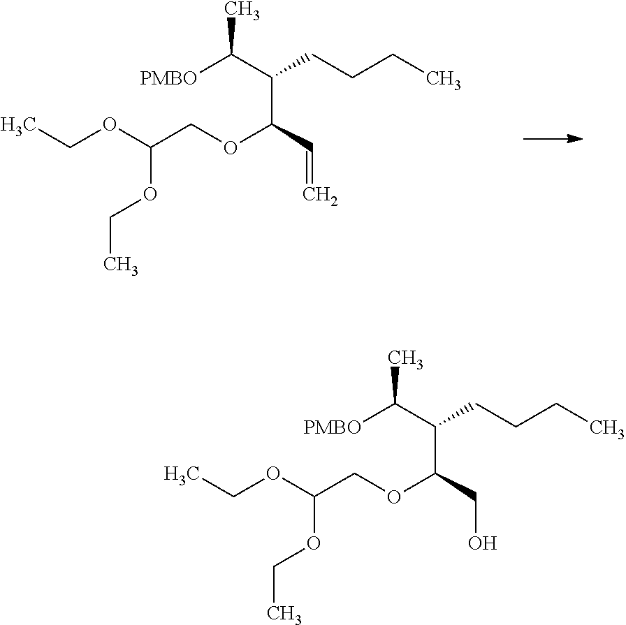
C(OC(COC(C=C)C(CCCC)C([PMBO])C)OCC)C.C(OC(COC(CO)C(CCCC)C([PMBO])C)OCC)C
